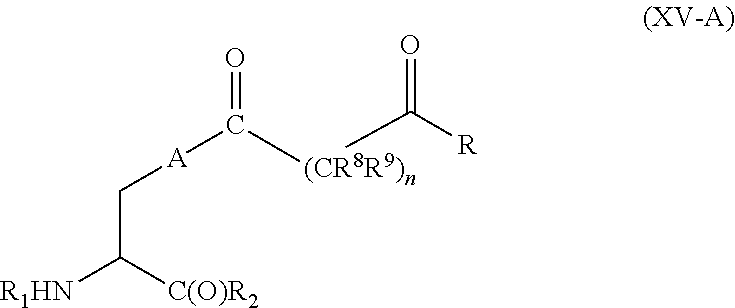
C(C([C(O)R2])[R1HN])[A]C(=O)[(CR8R9)n]C([R])=O
